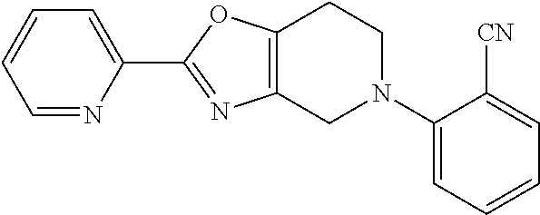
C1=NC(C2=NC3=C(O2)CCN(C2=CC=CC=C2[CN])C3)=CC=C1
